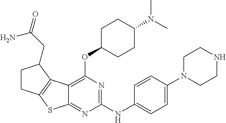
C1(N(C)C)CCC(OC2=C3C(=NC(NC4=CC=C(N5CCNCC5)C=C4)=N2)SC2=C3C(CC(=O)N)CC2)CC1
